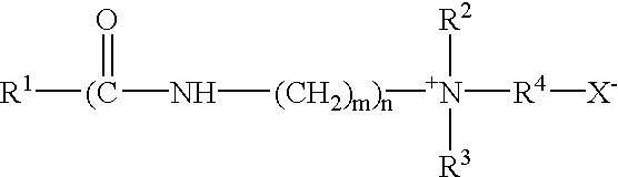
[R1][(C](=O)N[(CH2)m)n][N+]([R2])([R3])[R4][X-]
